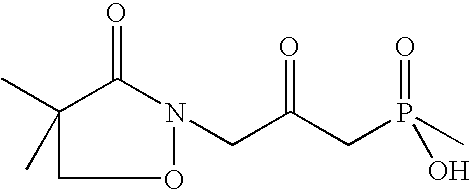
C1C(C)(C)C(=O)N(CC(CP(C)(=O)O)=O)O1
